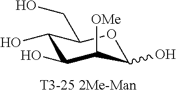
C1(O)C(O)C([OMe])C(O)OC1CO
